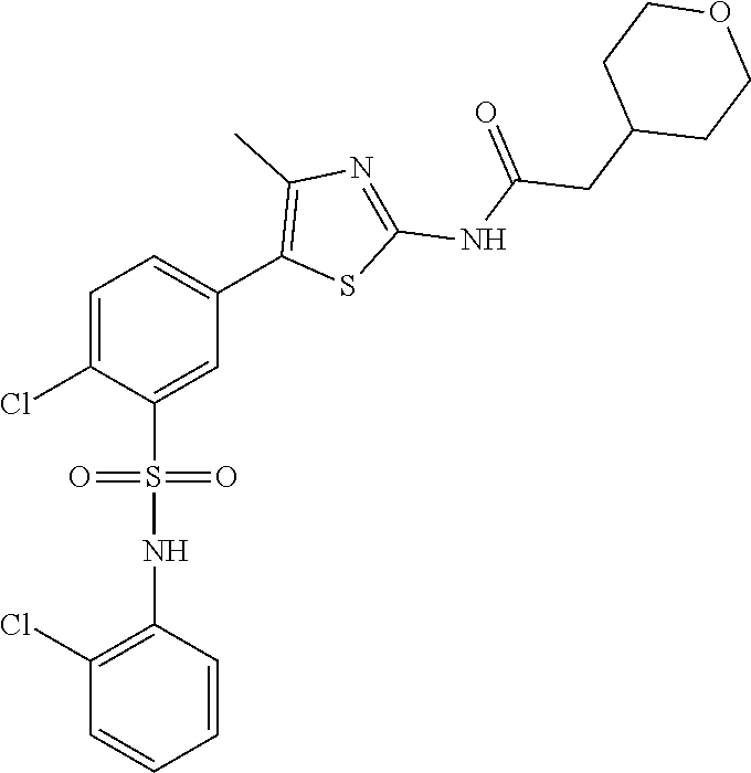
C1=C(Cl)C(S(=O)(=O)NC2=C(Cl)C=CC=C2)=CC(C2=C(C)N=C(NC(CC3CCOCC3)=O)S2)=C1
